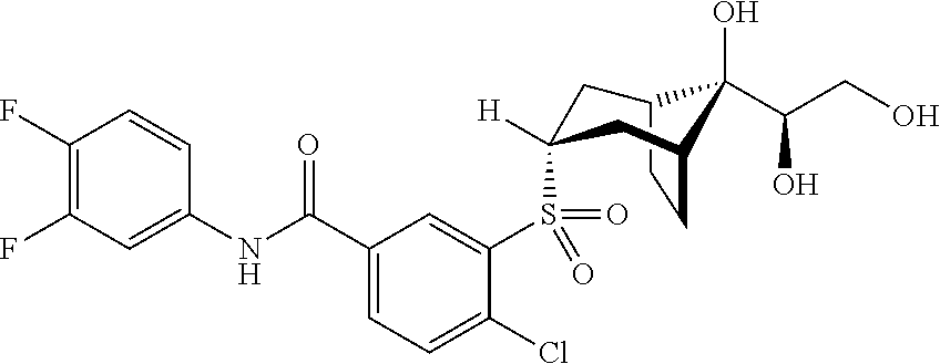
C1(F)=C(F)C=C(NC(C2=CC=C(Cl)C(S(=O)(C3([H])CC4CCC(C3)C4(C(CO)O)O)=O)=C2)=O)C=C1
